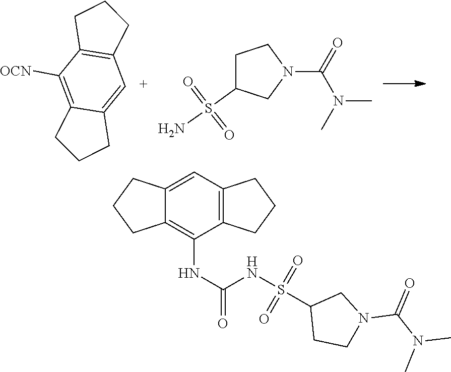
C12=C([OCN])C3=C(C=C1CCC2)CCC3.C1C(S(N)(=O)=O)CN(C(=O)N(C)C)C1.C12=CC3=C(C(NC(NS(C4CCN(C(N(C)C)=O)C4)(=O)=O)=O)=C1CCC2)CCC3
